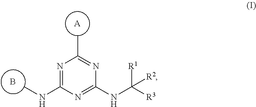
[A].B.N1=C(NC)N=C(NC([R3])([R1])[R2])N=C1C
